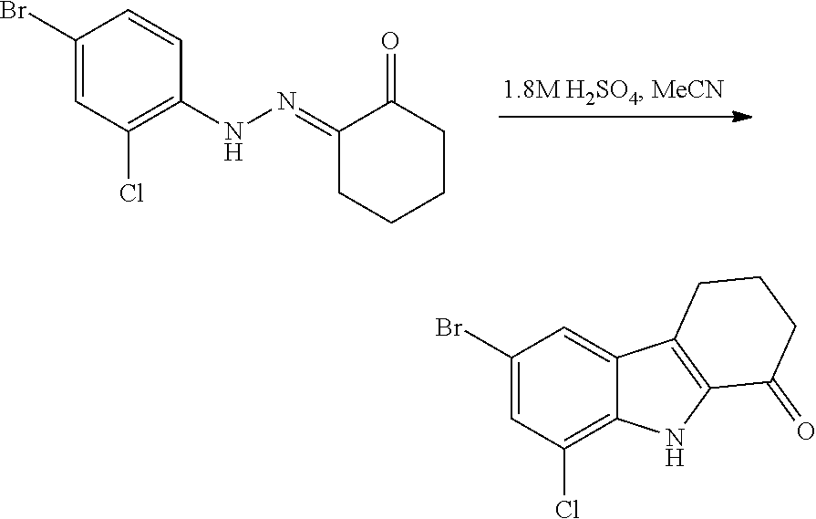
C1(Br)=CC(Cl)=C(NN=C2CCCCC2=O)C=C1.C1(Br)=CC(Cl)=C2C(=C1)C1=C(N2)C(=O)CCC1
